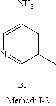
C1(C)=CC(N)=CN=C1Br
